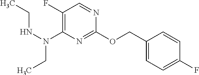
C1(OCC2=CC=C(F)C=C2)=NC(N(NCC)CC)=C(F)C=N1
